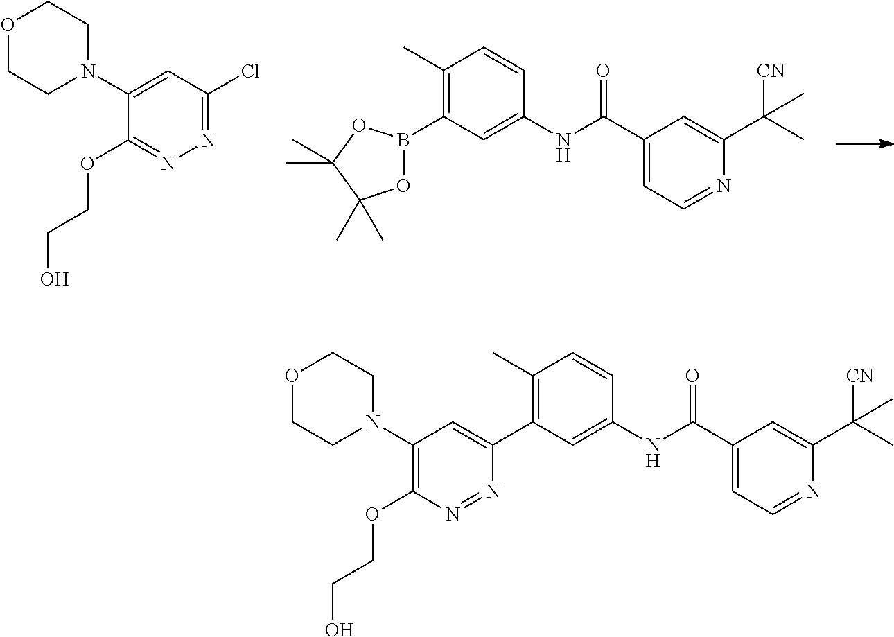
C1(N2CCOCC2)=CC(Cl)=NN=C1OCCO.C1(B2OC(C)(C)C(C)(C)O2)=C(C)C=CC(NC(C2=CC=NC(C([CN])(C)C)=C2)=O)=C1.C1(C2=CC(N3CCOCC3)=C(OCCO)N=N2)=C(C)C=CC(NC(C2=CC=NC(C([CN])(C)C)=C2)=O)=C1
